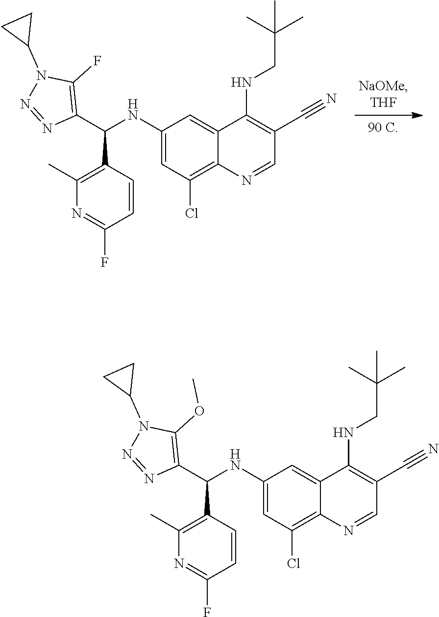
C1(C(C2=C(F)N(C3CC3)N=N2)NC2=CC(Cl)=C3C(=C2)C(NCC(C)(C)C)=C(C#N)C=N3)=C(C)N=C(F)C=C1.C1(C(C2=C(OC)N(C3CC3)N=N2)NC2=CC(Cl)=C3C(=C2)C(NCC(C)(C)C)=C(C#N)C=N3)=C(C)N=C(F)C=C1
